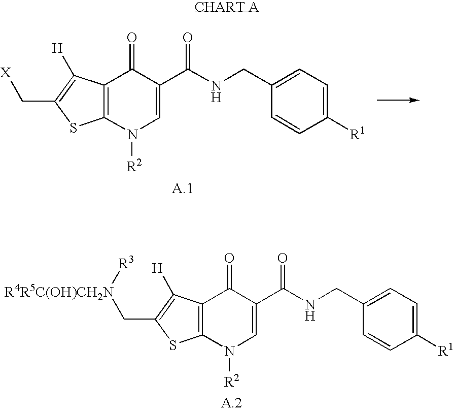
C(C1=C([H])C2=C(S1)N([R2])C=C(C(NCC1=CC=C([R1])C=C1)=O)C2=O)[X].C(C1=C([H])C2=C(S1)N([R2])C=C(C(NCC1=CC=C([R1])C=C1)=O)C2=O)[R4R5C(OH)CH2N][R3]
